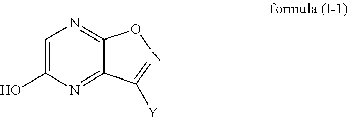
C1=C(O)N=C2C(=N1)ON=C2[Y]
